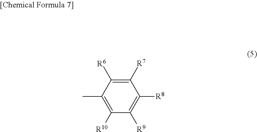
C1([R10])=C(C)C([R6])=C([R7])C([R8])=C1[R9]
